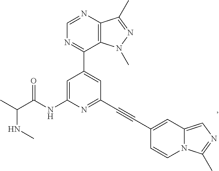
N(C(C)C(NC1=CC(C2=NC=NC3=C2N(C)N=C3C)=CC(C#CC2=CC3=CN=C(C)N3C=C2)=N1)=O)C
